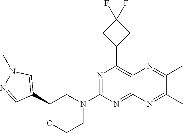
C1(C2=CN(C)N=C2)OCCN(C2=NC(C3CC(F)(F)C3)=C3C(=N2)N=C(C)C(C)=N3)C1
